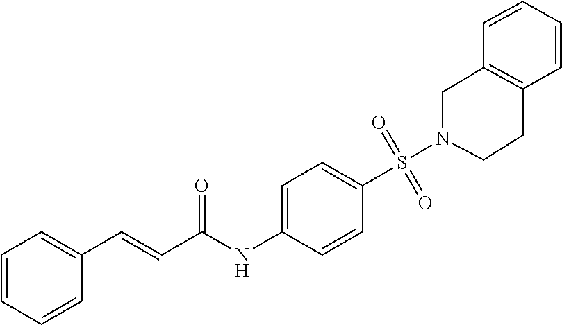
C1=CC=CC(C=CC(NC2=CC=C(S(=O)(=O)N3CCC4=C(C3)C=CC=C4)C=C2)=O)=C1
